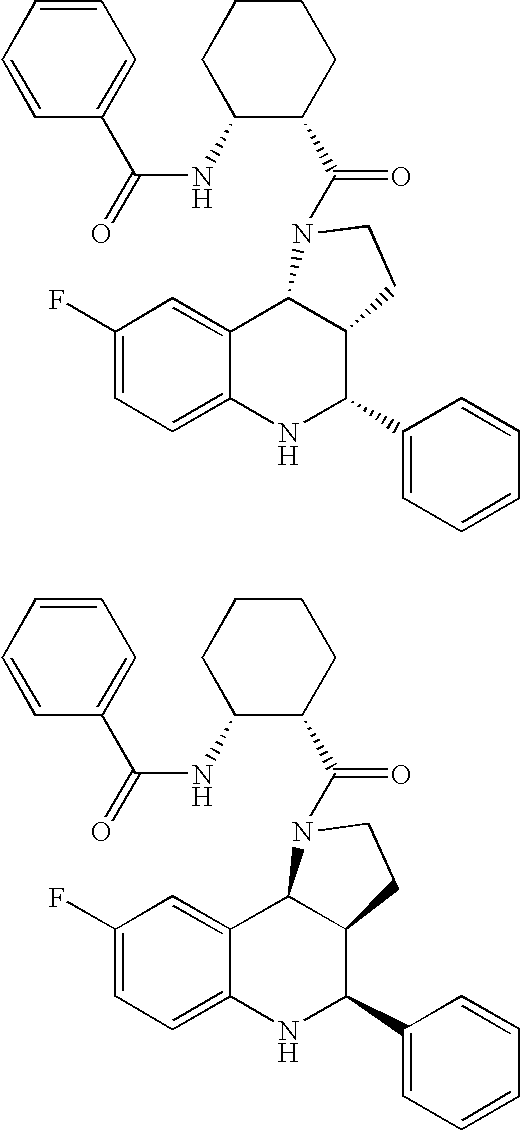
C1(F)=CC=C2C(=C1)C1C(C(C3=CC=CC=C3)N2)CCN1C(C1CCCCC1NC(C1=CC=CC=C1)=O)=O.C1(F)=CC=C2C(=C1)C1C(C(C3=CC=CC=C3)N2)CCN1C(C1CCCCC1NC(C1=CC=CC=C1)=O)=O
